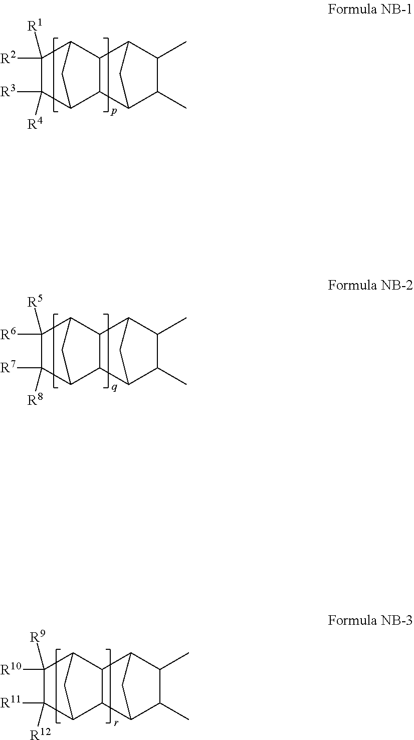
C1([R2])([R1])C([R3])([R4])C2C3C(C1C2)C1C(C)C(C)C3C1.C1([R6])([R5])C([R7])([R8])C2C3C(C1C2)C1C(C)C(C)C3C1.C1([R10])([R9])C([R11])([R12])C2C3C(C1C2)C1C(C)C(C)C3C1
